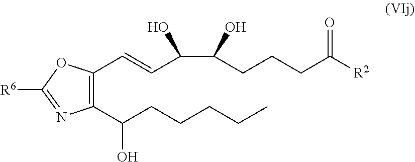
C1(C(CCCCC)O)=C(C=CC(O)C(O)CCCC([R2])=O)OC([R6])=N1
